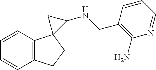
C1=CC2=C(C=C1)CCC21C(NCC2=C(N)N=CC=C2)C1
